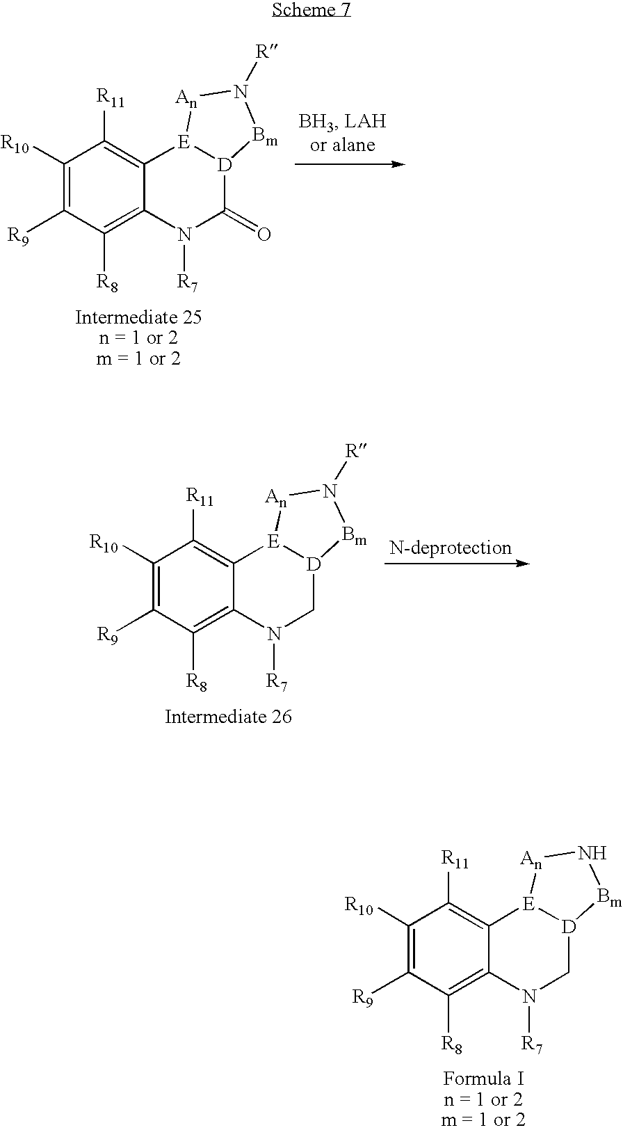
C1([R10])=C([R9])C([R8])=C2C(=C1[R11])[E]1[D](CN2[R7])[Bm]N([R])[An]1.C1([R10])=C([R9])C([R8])=C2C(=C1[R11])[E]1[D](C(=O)N2[R7])[Bm]N([R])[An]1.C1([R10])=C([R9])C([R8])=C2C(=C1[R11])[E]1[D](CN2[R7])[Bm]N[An]1
